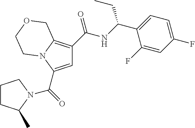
C1=C(C(=O)N2C(C)CCC2)N2C(=C1C(NC(C1=CC=C(F)C=C1F)CC)=O)COCC2
